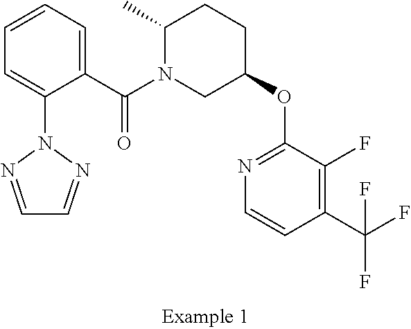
C1=NN(C2=CC=CC=C2C(N2CC(OC3=NC=CC(C(F)(F)F)=C3F)CCC2C)=O)N=C1
